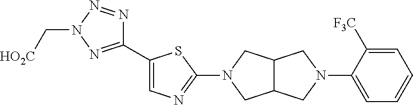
[HO2C]CN1N=C(C2=CN=C(N3CC4C(C3)CN(C3=CC=CC=C3[F3C])C4)S2)N=N1
